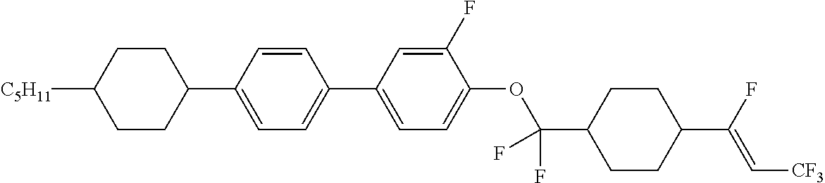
C1CC(C2=CC=C(C3=CC=C(OC(C4CCC(C(F)=C[CF3])CC4)(F)F)C(F)=C3)C=C2)CCC1[C5H11]
